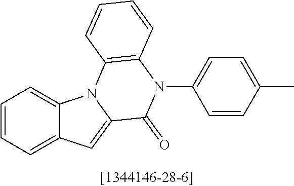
C1=CC=C2C(=C1)N1C(=C2)C(=O)N(C2=CC=C(C)C=C2)C2=C1C=CC=C2
